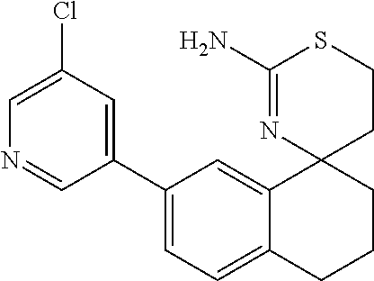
C1(C2=CC(Cl)=CN=C2)=CC=C2C(=C1)C1(CCC2)CCSC(N)=N1
